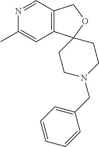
C1=CC=C(CN2CCC3(CC2)C2=C(C=NC(C)=C2)CO3)C=C1
